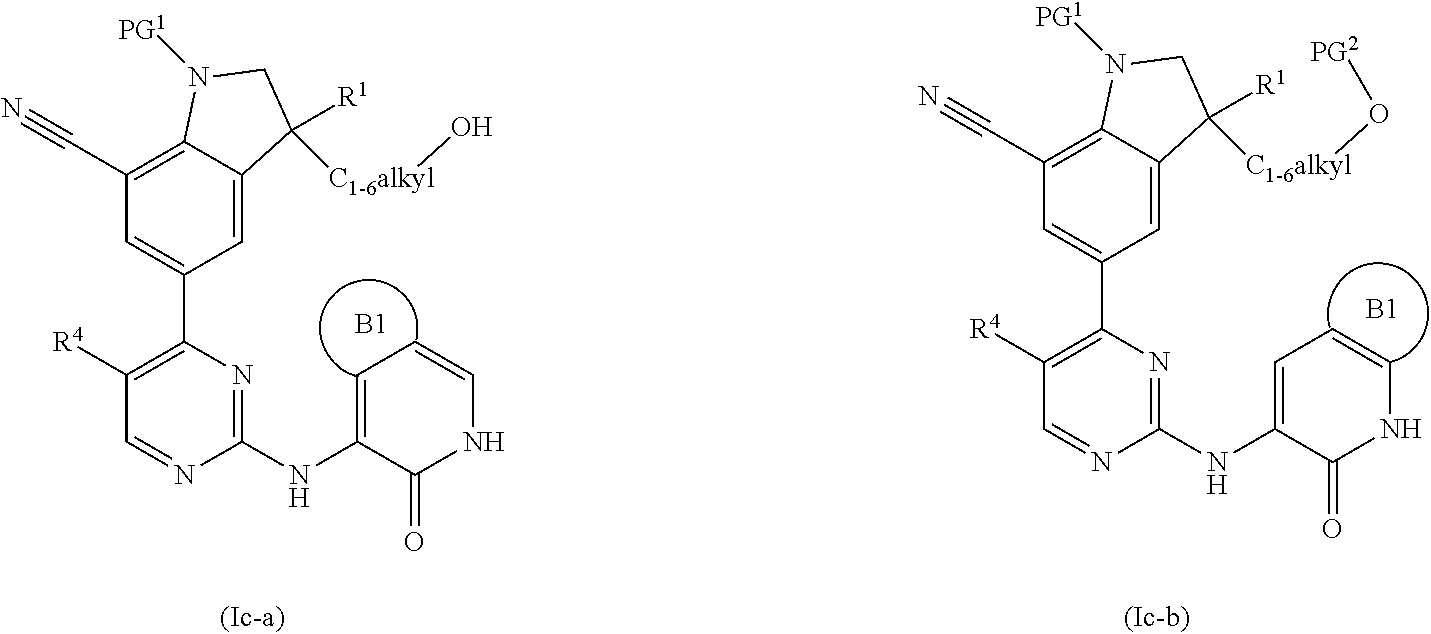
C1(C2=C([R4])C=NC(NC3=CC=CNC3=O)=N2)=CC(C#N)=C2C(=C1)C([R1])([C1-6alkyl]O)CN2[PG1].[B1].C1(C2=C([R4])C=NC(NC3=CC=CNC3=O)=N2)=CC(C#N)=C2C(=C1)C([R1])([C1-6alkyl]O[PG2])CN2[PG1].[B1]
